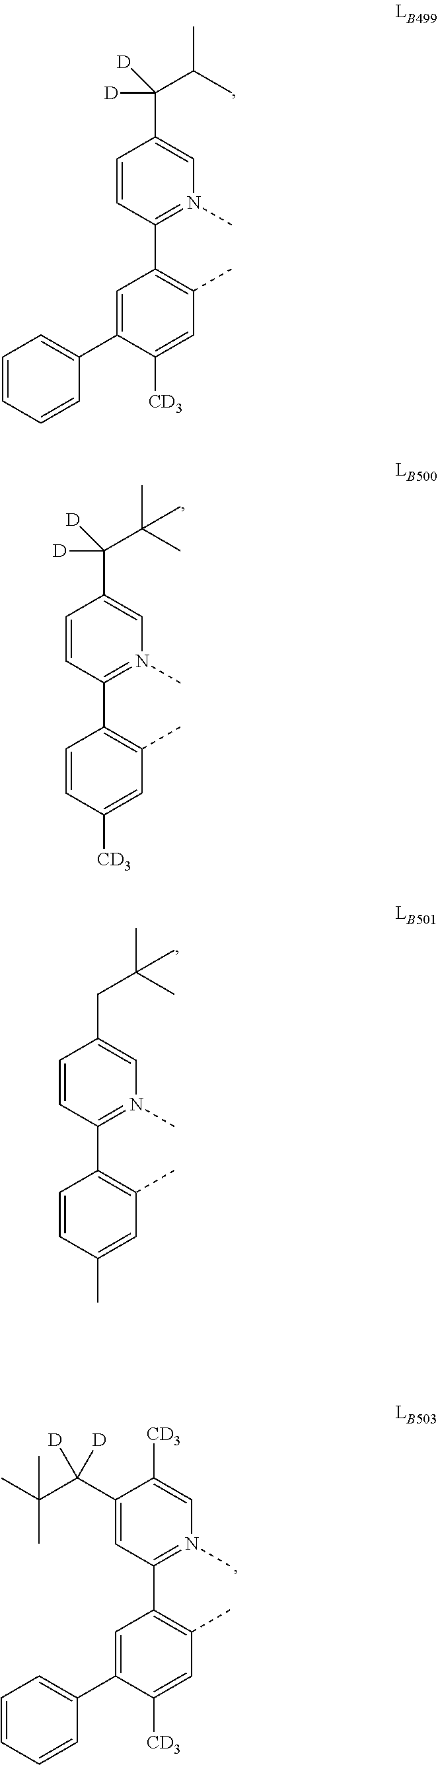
C1=CC(C2=C(C)C=C([CD3])C(C3=CC=CC=C3)=C2)=N(C)C=C1C(C(C)C)([D])[D].C1=CC(C2=C(C)C=C([CD3])C=C2)=N(C)C=C1C(C(C)(C)C)([D])[D].C1=CC(C2=C(C)C=C(C)C=C2)=N(C)C=C1CC(C)(C)C.C1(C(C(C)(C)C)([D])[D])=CC(C2=C(C)C=C([CD3])C(C3=CC=CC=C3)=C2)=N(C)C=C1[CD3]
